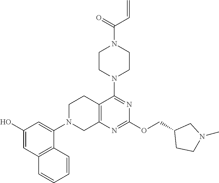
C12=C(N=C(OCC3CCN(C)C3)N=C1N1CCN(C(C=C)=O)CC1)CN(C1=CC(O)=CC3=C1C=CC=C3)CC2
